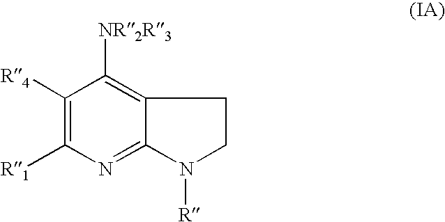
C1([R4])=C([R1])N=C2C(=C1[NR2R3])CCN2[R]
